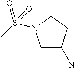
C1C(N)CCN1S(C)(=O)=O
